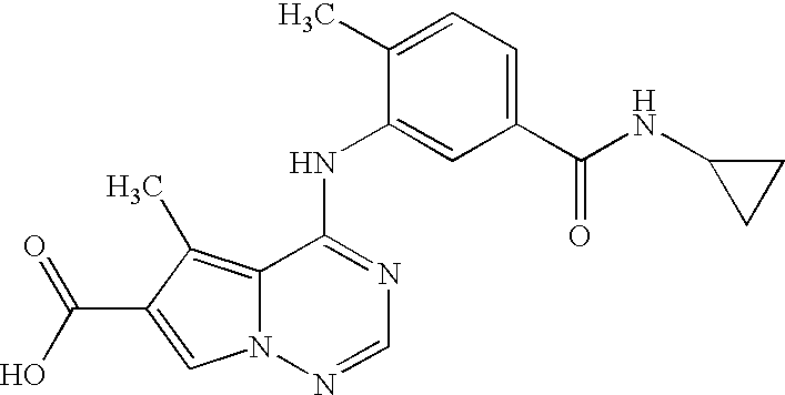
C12=C(C)C(C(=O)O)=CN1N=CN=C2NC1=CC(C(=O)NC2CC2)=CC=C1C
